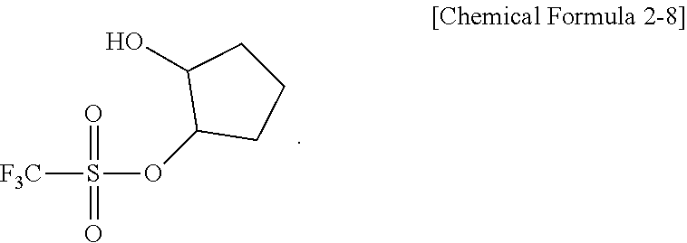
[F3C]S(=O)(=O)OC1CCCC1O
